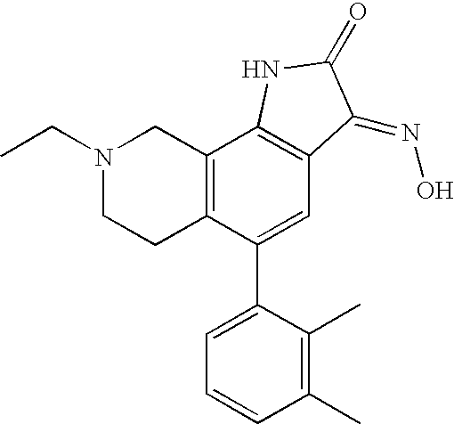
C12=C(C(C3=CC=CC(C)=C3C)=CC3=C1NC(=O)C3=NO)CCN(CC)C2
